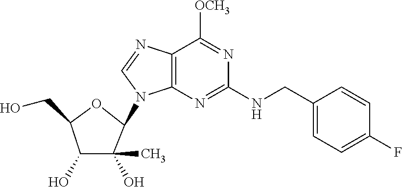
C1(O)C(C)(O)C(N2C3=C(N=C2)C([OCH3])=NC(NCC2=CC=C(F)C=C2)=N3)OC1CO
